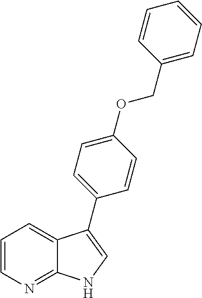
C1=CN=C2C(=C1)C(C1=CC=C(OCC3=CC=CC=C3)C=C1)=CN2
